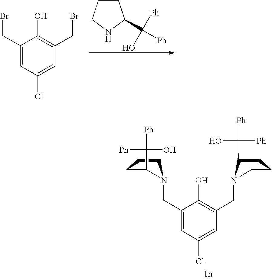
C1(CBr)=CC(Cl)=CC(CBr)=C1O.C1CCNC1C([Ph])(O)[Ph].C1(CN2CCCC2C([Ph])(O)[Ph])=CC(Cl)=CC(CN2C(C(O)([Ph])[Ph])CCC2)=C1O
